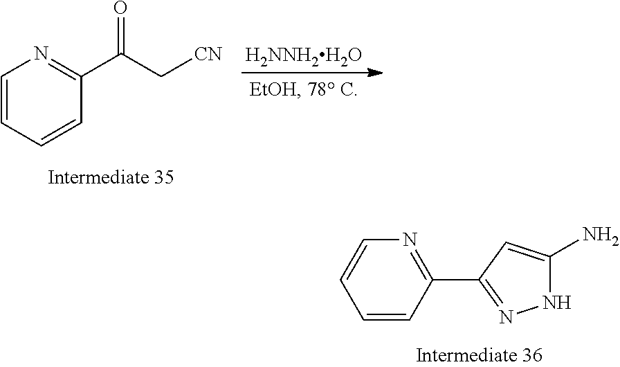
[H2NNH2H2O].C1=CC=CC(C(C[CN])=O)=N1.C1=CC(C2=NNC(N)=C2)=NC=C1
